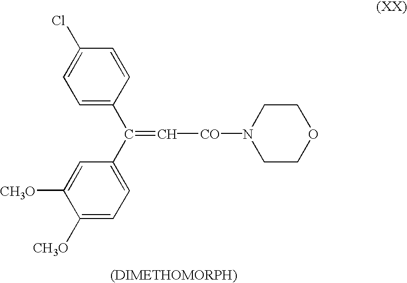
C1=C([CH3O])C([CH3O])=CC=C1C(=C[CO]N1CCOCC1)C1=CC=C(Cl)C=C1
